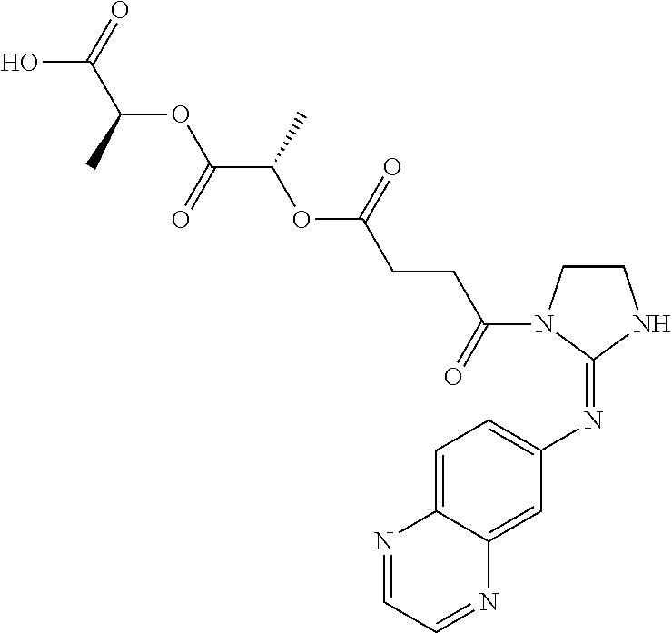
C1CN(C(CCC(=O)OC(C)C(OC(C)C(O)=O)=O)=O)C(=NC2=CC=C3C(=C2)N=CC=N3)N1
